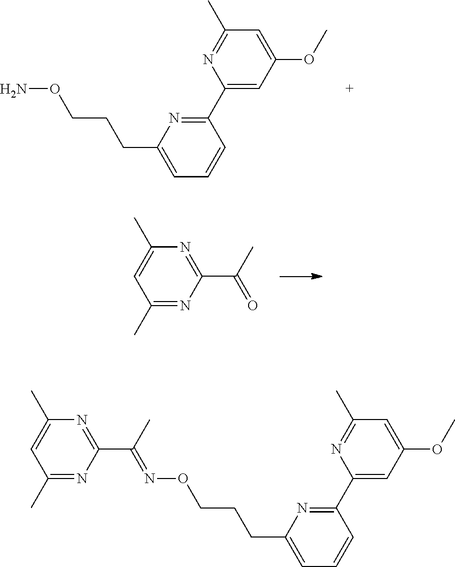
C1(C2=NC(CCCON)=CC=C2)=CC(OC)=CC(C)=N1.C1(C)=NC(C(C)=O)=NC(C)=C1.C1(C2=NC(CCCON=C(C3=NC(C)=CC(C)=N3)C)=CC=C2)=CC(OC)=CC(C)=N1
